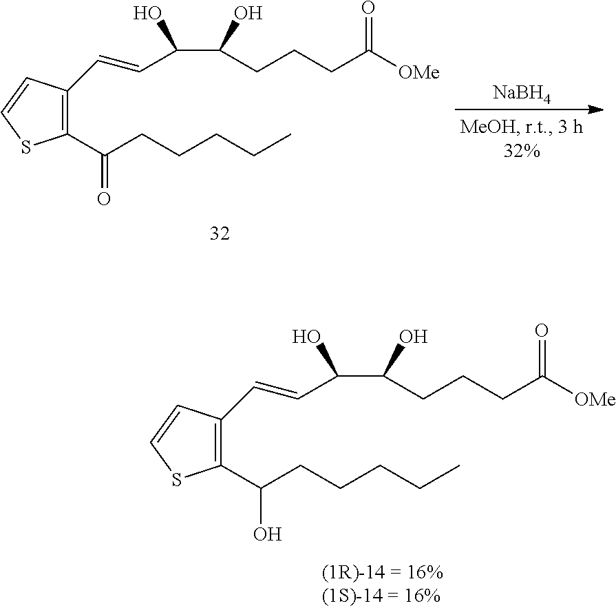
C1(C(CCCCC)O)=C(C=CC(C(O)CCCC([OMe])=O)O)C=CS1.[NaBH4].C1(C(CCCCC)=O)=C(C=CC(C(O)CCCC([OMe])=O)O)C=CS1
